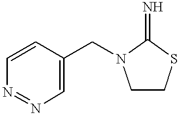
C1=CC(CN2CCSC2=N)=CN=N1
